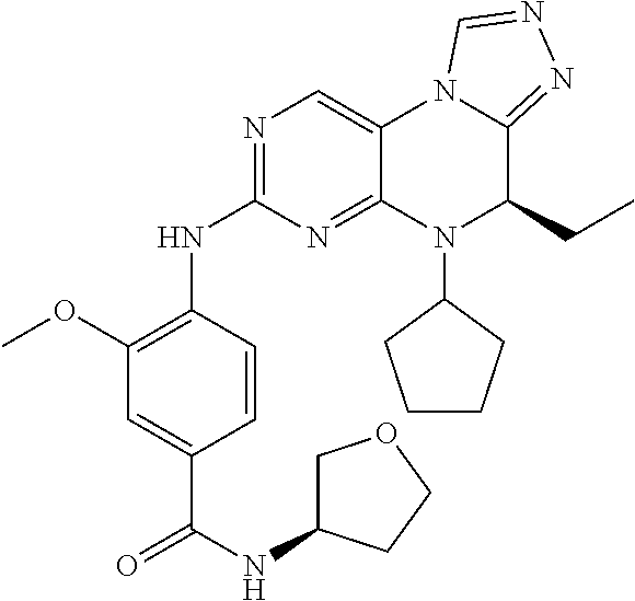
N(C1=NC=C2C(=N1)N(C1CCCC1)C(CC)C1=NN=CN21)C1=C(OC)C=C(C(NC2COCC2)=O)C=C1
